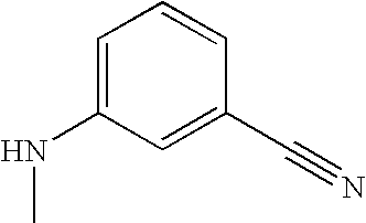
C1=C(NC)C=C(C#N)C=C1
